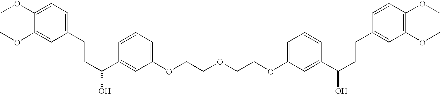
C1(OC)=CC=C(CCC(C2=CC(OCCOCCOC3=CC=CC(C(CCC4=CC(OC)=C(OC)C=C4)O)=C3)=CC=C2)O)C=C1OC
